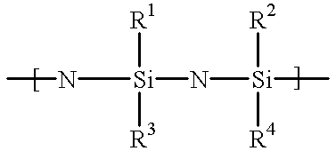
N([Si](N[Si](C)([R2])[R4])([R1])[R3])C
